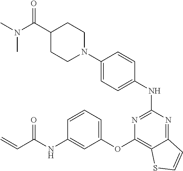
N1(C2=CC=C(NC3=NC(OC4=CC=CC(NC(C=C)=O)=C4)=C4C(=N3)C=CS4)C=C2)CCC(C(N(C)C)=O)CC1
